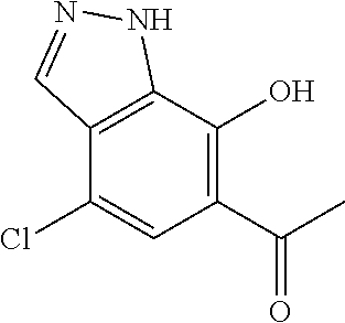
C12=C(C(O)=C(C(C)=O)C=C1Cl)NN=C2
